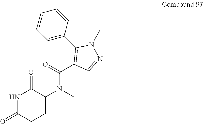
N1C(=O)CCC(N(C(=O)C2=C(C3=CC=CC=C3)N(C)N=C2)C)C1=O
